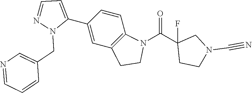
C1(C2=CC3=C(C=C2)N(C(C2(F)CCN(C#N)C2)=O)CC3)=CC=NN1CC1=CN=CC=C1
